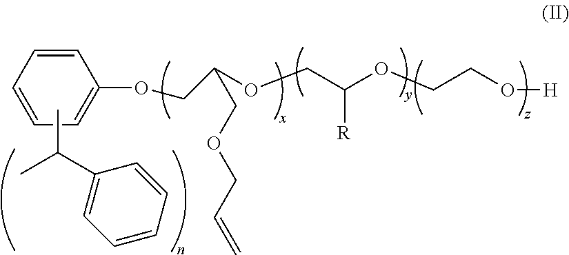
C1=CC=CC(OCC(COCC=C)OCC([R])OCCO[H])=C1.CC(C)C1=CC=CC=C1
